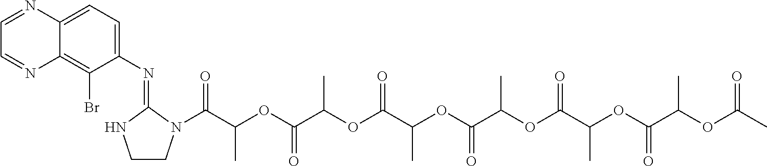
N(C1=CC=C2C(=C1Br)N=CC=N2)=C1NCCN1C(C(OC(C(OC(C(OC(C(OC(C(OC(C(OC(C)=O)C)=O)C)=O)C)=O)C)=O)C)=O)C)=O
